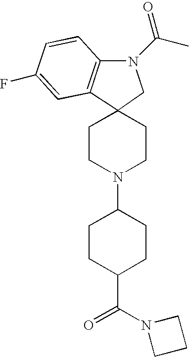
C12(CCN(C3CCC(C(N4CCC4)=O)CC3)CC1)C1=C(N(C(C)=O)C2)C=CC(F)=C1
